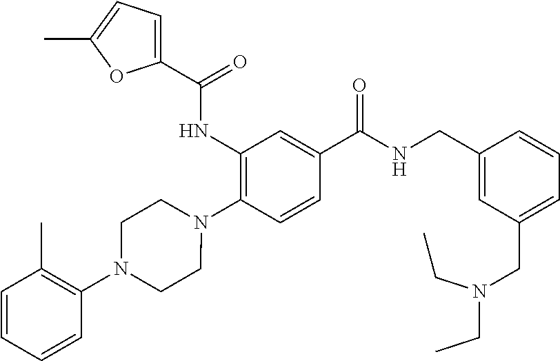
C1(NC(=O)C2=CC=C(C)O2)=C(N2CCN(C3=C(C)C=CC=C3)CC2)C=CC(C(NCC2=CC(CN(CC)CC)=CC=C2)=O)=C1
